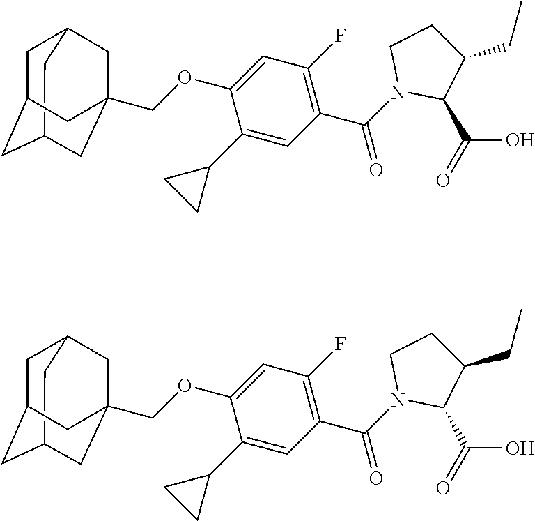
C12CC3CC(C1)CC(COC1=CC(F)=C(C(N4C(C(=O)O)C(CC)CC4)=O)C=C1C1CC1)(C3)C2.C12CC3CC(C1)CC(COC1=CC(F)=C(C(N4C(C(=O)O)C(CC)CC4)=O)C=C1C1CC1)(C3)C2
